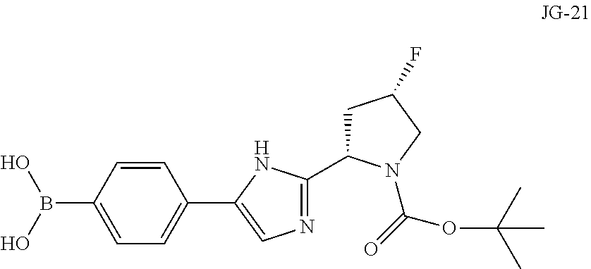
C1=CC(B(O)O)=CC=C1C1=CN=C(C2CC(F)CN2C(OC(C)(C)C)=O)N1
